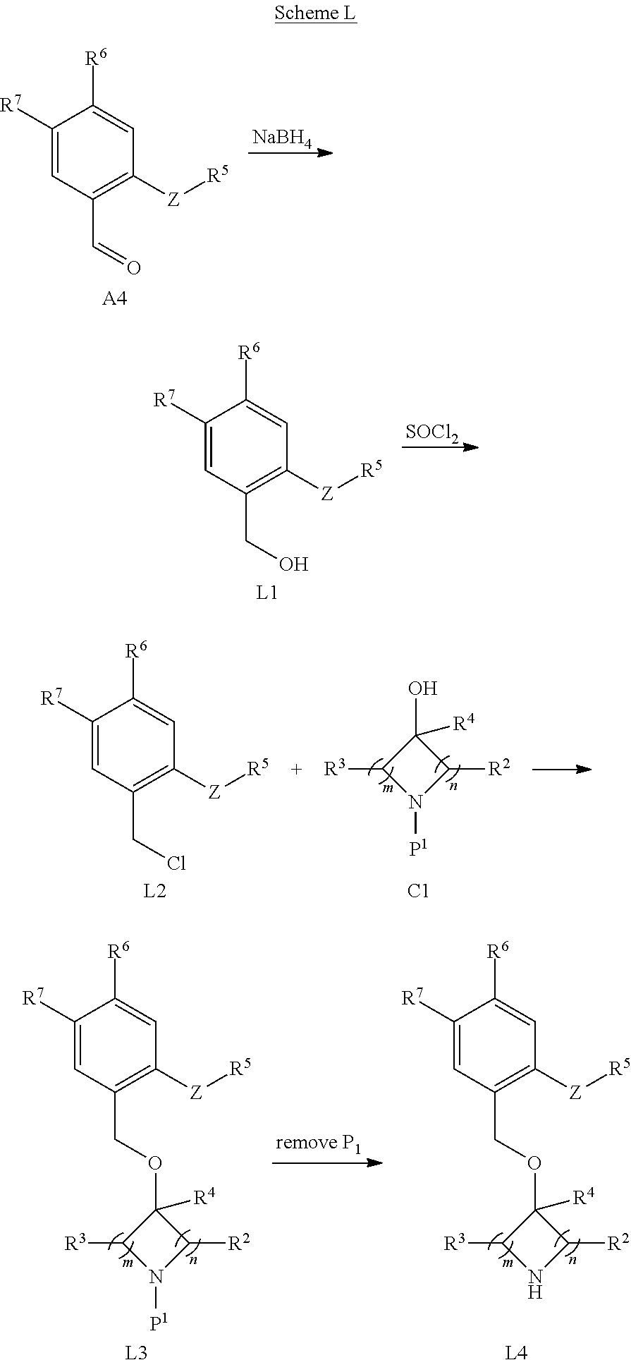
C1([R7])=CC(C=O)=C([Z][R5])C=C1[R6].[A4].[NaBH4].C1([R7])=CC(CO)=C([Z][R5])C=C1[R6].[L1].[SOCl2].C1([R7])=CC(CCl)=C([Z][R5])C=C1[R6].[L2].OC1([R4])C([R3])N([P1])C1[R2].[C1].[L3].C1([R7])=CC(COC2([R4])C([R3])N([P1])C2[R2])=C([Z][R5])C=C1[R6].[L4].C1([R7])=CC(COC2([R4])C([R3])NC2[R2])=C([Z][R5])C=C1[R6]
